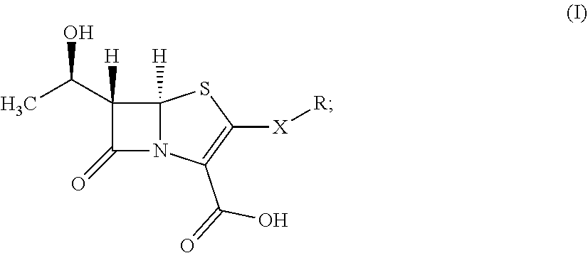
C1(C(C)O)([H])C(=O)N2C1([H])SC([X][R])=C2C(=O)O
